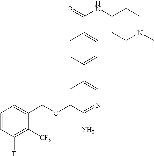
C1=CC(F)=C([CF3])C(COC2=CC(C3=CC=C(C(=O)NC4CCN(C)CC4)C=C3)=CN=C2N)=C1
